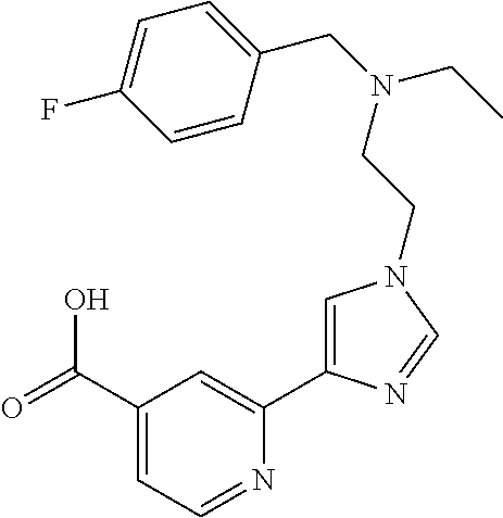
C1(C(=O)O)=CC=NC(C2=CN(CCN(CC3=CC=C(F)C=C3)CC)C=N2)=C1
